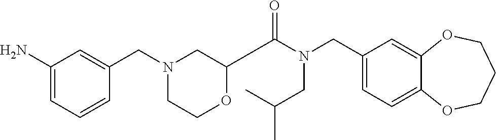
C1(CN(C(=O)C2OCCN(CC3=CC(N)=CC=C3)C2)CC(C)C)=CC=C2C(=C1)OCCCO2
